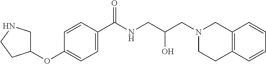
C1=C(C(NCC(CN2CC3=C(CC2)C=CC=C3)O)=O)C=CC(OC2CNCC2)=C1
